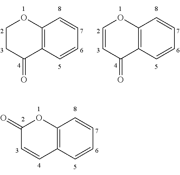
C12=C(C=CC=C1)C=CC(=O)O2.C12=C(C=CC=C1)C(=O)CCO2.C12=C(C=CC=C1)C(=O)C=CO2
